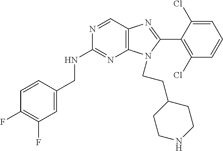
C12=C(C=NC(NCC3=CC(F)=C(F)C=C3)=N1)N=C(C1=C(Cl)C=CC=C1Cl)N2CCC1CCNCC1
